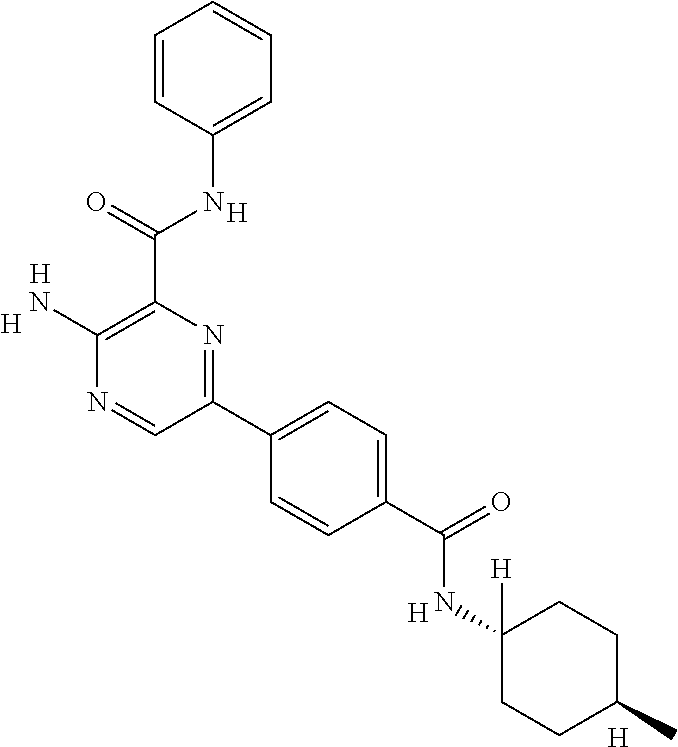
C1(N)=C(C(NC2=CC=CC=C2)=O)N=C(C2=CC=C(C(=O)NC3([H])CCC(C)CC3)C=C2)C=N1.[H].[H].[H].[H].[H]
